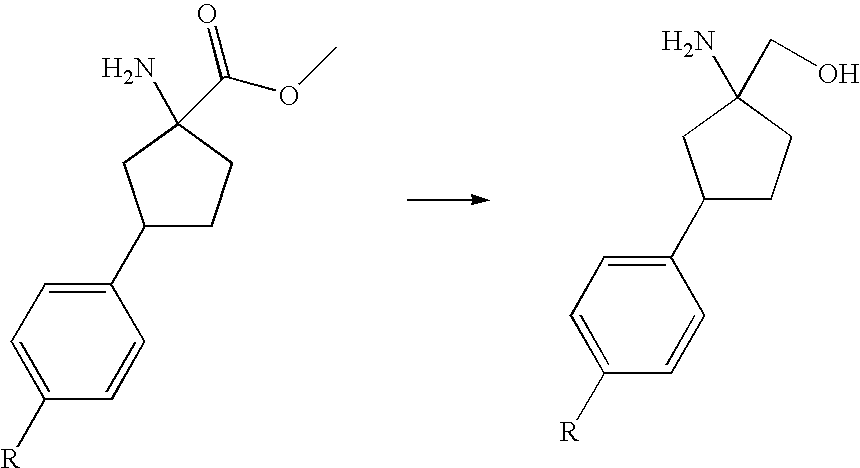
C1(C2CCC(C(OC)=O)(N)C2)=CC=C([R])C=C1.C1(C2CCC(N)(CO)C2)=CC=C([R])C=C1
